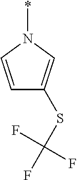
C1=CN(*)C=C1SC(F)(F)F
